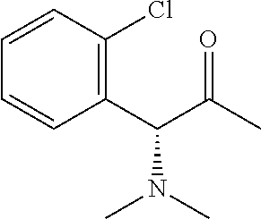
C1=CC=CC(C(C(C)=O)N(C)C)=C1Cl
